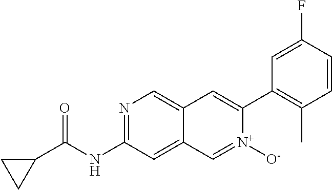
N1=C(NC(C2CC2)=O)C=C2C(=C1)C=C(C1=C(C)C=CC(F)=C1)[N+]([O-])=C2
